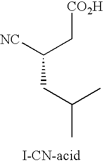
C(CC(C)C)(C[CO2H])[NC]
